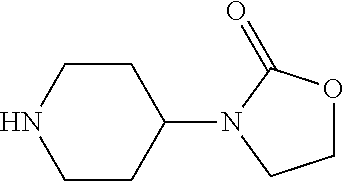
C1(N2CCOC2=O)CCNCC1
